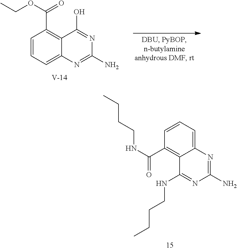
C1=CC=C2C(=C1C(OCC)=O)C(O)=NC(N)=N2.[V].C12=CC=CC(C(NCCCC)=O)=C1C(NCCCC)=NC(N)=N2
